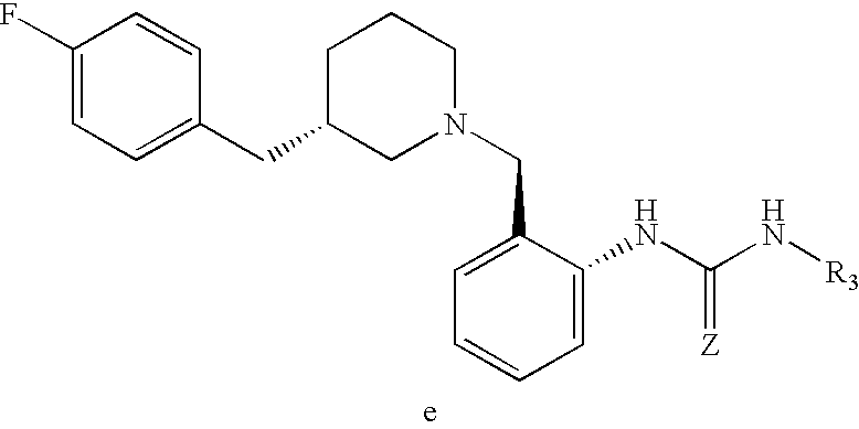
C1(F)=CC=C(CC2CN(CC3=CC=CC=C3NC(N[R3])=[Z])CCC2)C=C1
